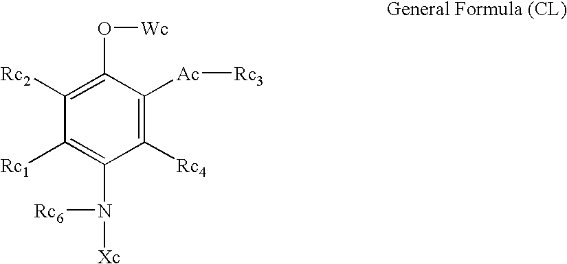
C1([Rc4])=C([Ac][Rc3])C(O[Wc])=C([Rc2])C([Rc1])=C1N([Xc])[Rc6]
